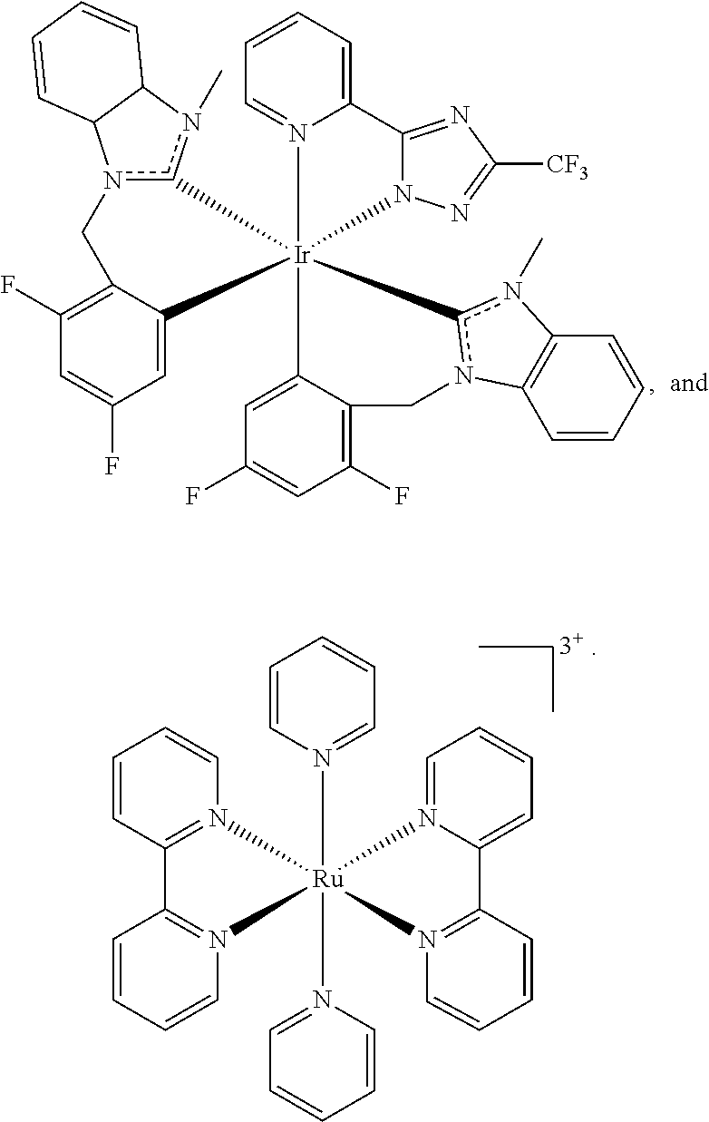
[Ir]123(N4=CC=CC=C4C4=NC([CF3])=NN14)(C1=CC(F)=CC(F)=C1Cn1c2n(C)C2=C1C=CC=C2)C1=CC(F)=CC(F)=C1Cn1c3n(C)C2C1C=CC=C2.N12=CC=CC=C1C1=N([Ru]23(N2=CC=CC=C2)(N2=CC=CC=C2)N2=C(C=CC=C2)C2=N3C=CC=C2)C=CC=C1.[3+]
